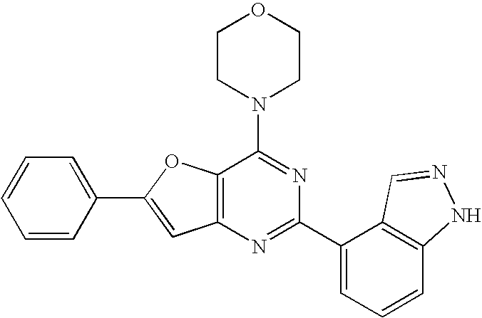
C1CN(C2=NC(C3=CC=CC4=C3C=NN4)=NC3=C2OC(C2=CC=CC=C2)=C3)CCO1
